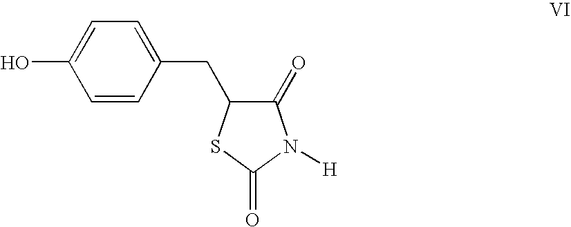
C1=CC(CC2C(=O)N([H])C(=O)S2)=CC=C1O
